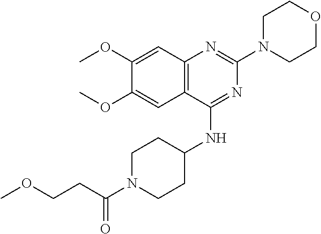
C12=C(C(NC3CCN(C(CCOC)=O)CC3)=NC(N3CCOCC3)=N1)C=C(OC)C(OC)=C2
